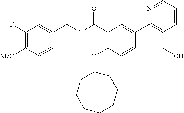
C1=CC([MeO])=C(F)C=C1CNC(C1=C(OC2CCCCCCC2)C=CC(C2=C(CO)C=CC=N2)=C1)=O
